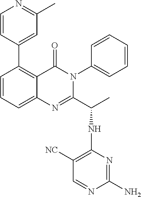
C1(C2=CC(C)=NC=C2)=C2C(=CC=C1)N=C(C(C)NC1=C([NC])C=NC(N)=N1)N(C1=CC=CC=C1)C2=O
